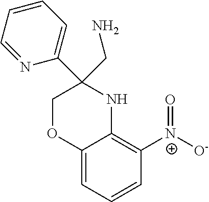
C12=CC=CC([N+]([O-])=O)=C1NC(C1=CC=CC=N1)(CN)CO2
